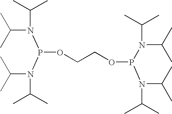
N(P(OCCOP(N(C(C)C)C(C)C)N(C(C)C)C(C)C)N(C(C)C)C(C)C)(C(C)C)C(C)C
